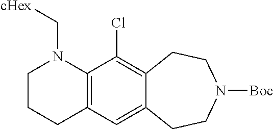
C12=C(C=C3C(=C1Cl)CCN([Boc])CC3)CCCN2C[cHex]
